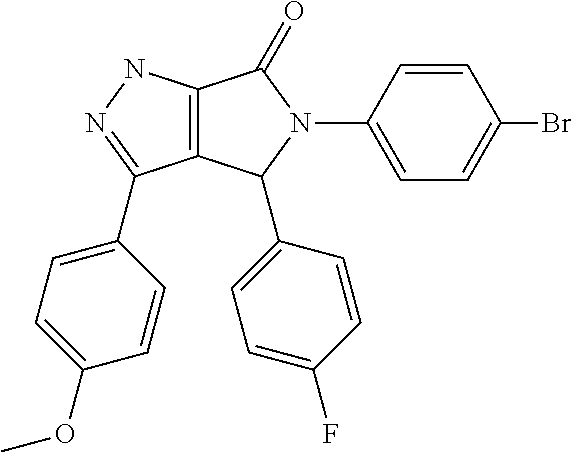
C12=C(NN=C1C1=CC=C(OC)C=C1)C(=O)N(C1=CC=C(Br)C=C1)C2C1=CC=C(F)C=C1
